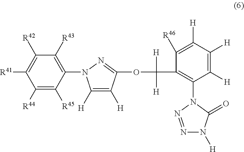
C1([R44])=C([R45])C(N2C([H])=C([H])C(OC(C3=C(N4C(=O)N([H])N=N4)C([H])=C([H])C([H])=C3[R46])([H])[H])=N2)=C([R43])C([R42])=C1[R41]
